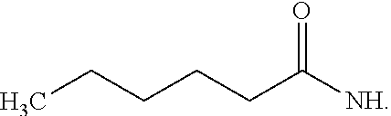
CCCCCC([NH])=O
